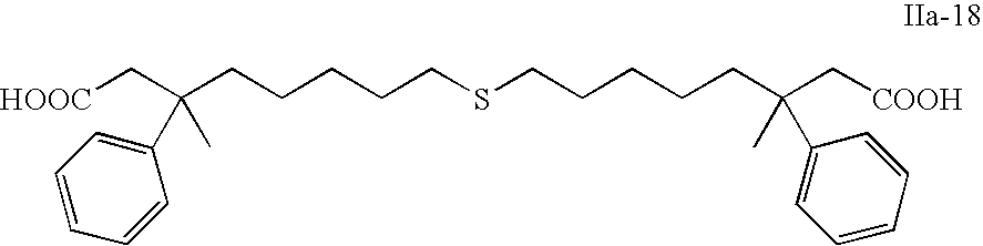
C(CCCCCSCCCCCC(C)(C1=CC=CC=C1)C[COOH])(C1=CC=CC=C1)(C)C[COOH]
